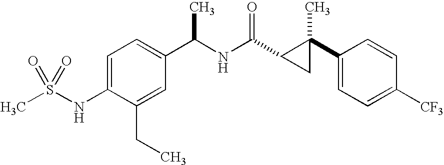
C1=C(NS(C)(=O)=O)C(CC)=CC(C(NC(C2CC2(C2=CC=C([CF3])C=C2)C)=O)C)=C1
